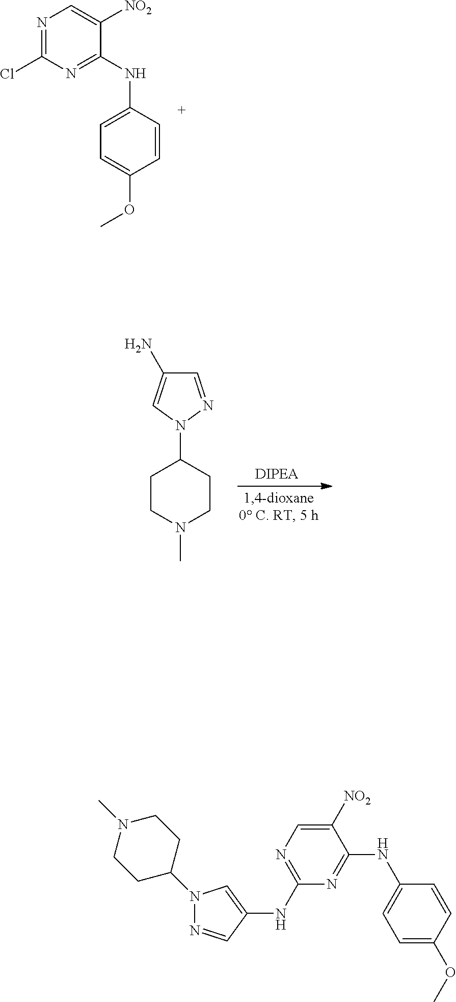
C1=NN(C2CCN(C)CC2)C=C1N.N1=C(Cl)N=C(NC2=CC=C(OC)C=C2)C([NO2])=C1.N1=CC(NC2=NC=C([NO2])C(NC3=CC=C(OC)C=C3)=N2)=CN1C1CCN(C)CC1
